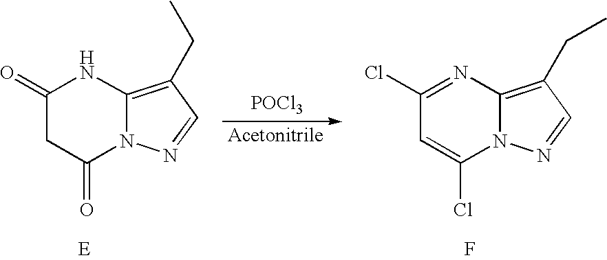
C1(=O)CC(=O)N2C(=C(CC)C=N2)N1.[POCl3].C1(Cl)=NC2=C(CC)C=NN2C(Cl)=C1.F
